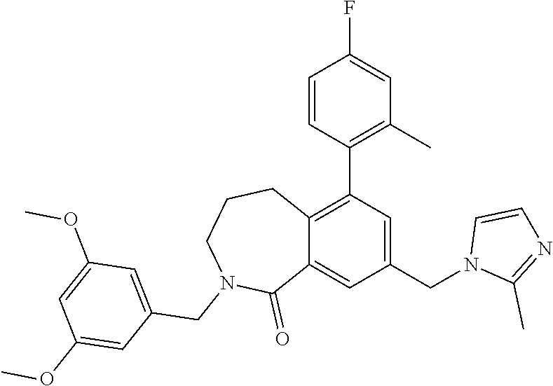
C12=C(C3=C(C)C=C(F)C=C3)C=C(CN3C(C)=NC=C3)C=C1C(=O)N(CC1=CC(OC)=CC(OC)=C1)CCC2
